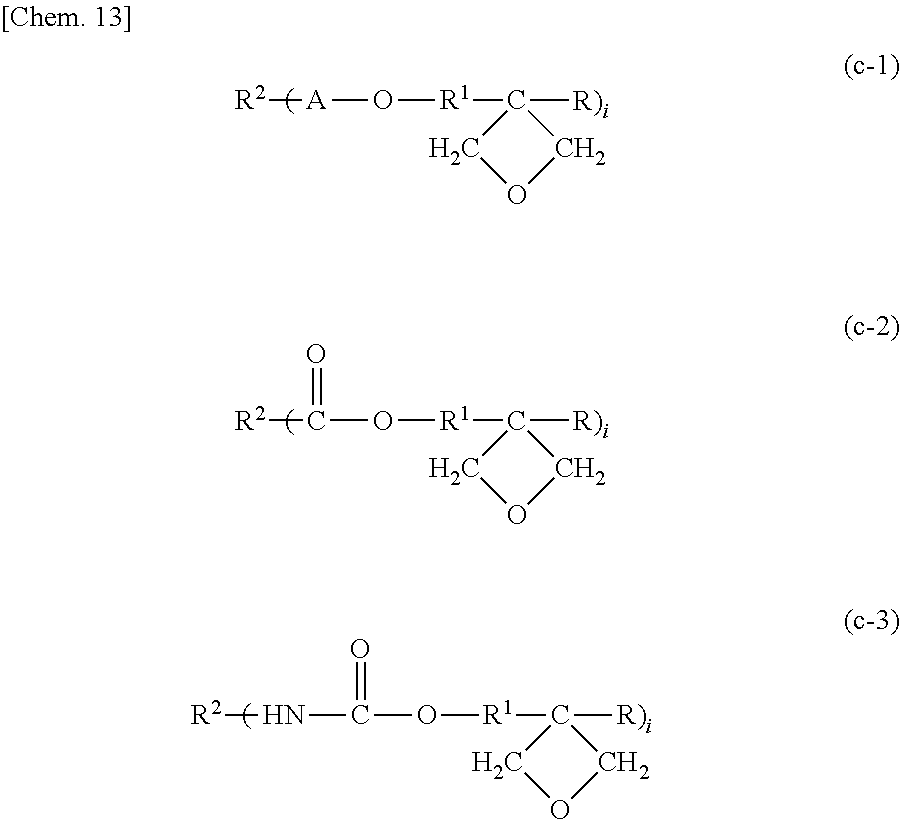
[R2][A]O[R1]C1([R)i])COC1.[R2]C(O[R1]C1([R)i])COC1)=O.C(O[R1]C1([R)i])COC1)(=O)N[R2]
